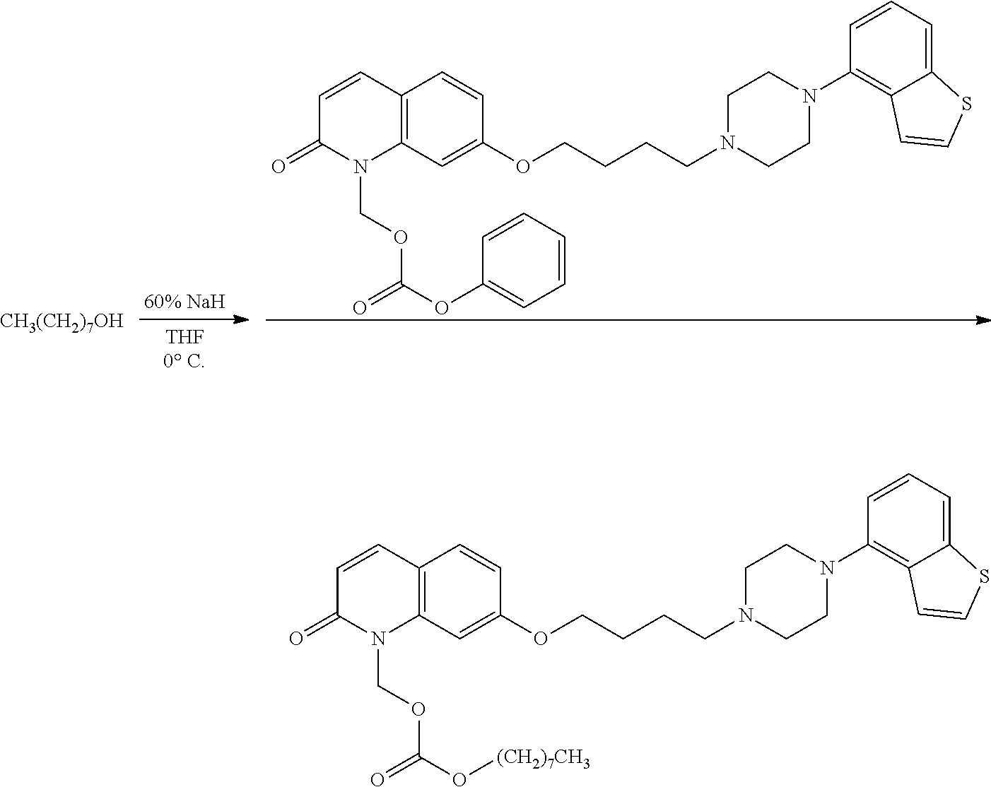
C1=CC2=C(N(COC(OC3=CC=CC=C3)=O)C1=O)C=C(OCCCCN1CCN(C3=C4C(=CC=C3)SC=C4)CC1)C=C2.[CH3(CH2)7OH].C1=CC2=C(N(COC(O[(CH2)7CH3])=O)C1=O)C=C(OCCCCN1CCN(C3=C4C(=CC=C3)SC=C4)CC1)C=C2
